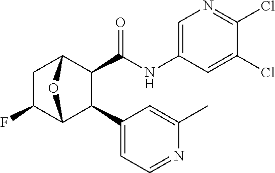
C1C(F)C2C(C3=CC=NC(C)=C3)C(C(NC3=CN=C(Cl)C(Cl)=C3)=O)C1O2
